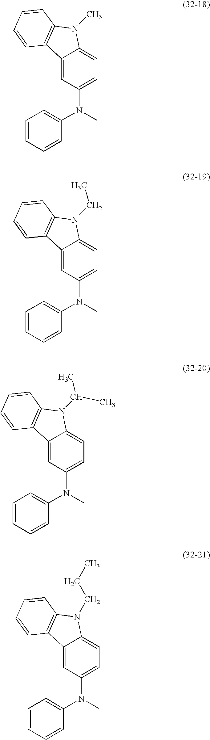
C12=CC(N(C3=CC=CC=C3)C)=CC=C1N(C)C1=C2C=CC=C1.C12=CC(N(C3=CC=CC=C3)C)=CC=C1N(CC)C1=C2C=CC=C1.C12=CC(N(C3=CC=CC=C3)C)=CC=C1N(C(C)C)C1=C2C=CC=C1.C12=CC(N(C3=CC=CC=C3)C)=CC=C1N(CCC)C1=C2C=CC=C1
